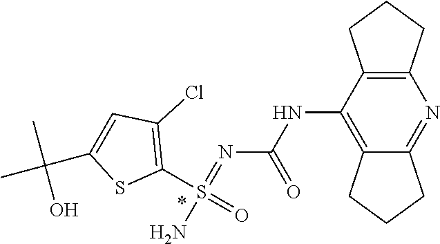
S(N)(=NC(NC1=C2CCCC2=NC2=C1CCC2)=O)(=O)C1=C(Cl)C=C(C(C)(C)O)S1
